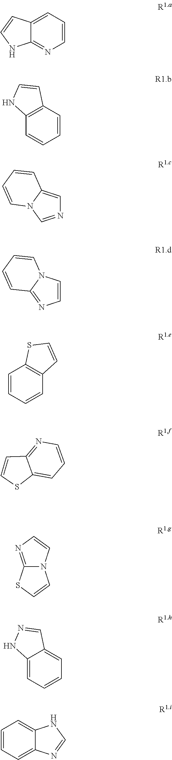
N1=CN2C(=C1)C=CC=C2.C12=C(C=CS1)C=CC=C2.C12=NC=CC=C1SC=C2.C1=CN2C=CSC2=N1.C12=CC=CC=C1C=NN2.C1=CC=C2C(=C1)NC=N2.C1=CN=C2C(=C1)C=CN2.C1=CC=CC2=C1C=CN2.C1=CN2C(=N1)C=CC=C2
